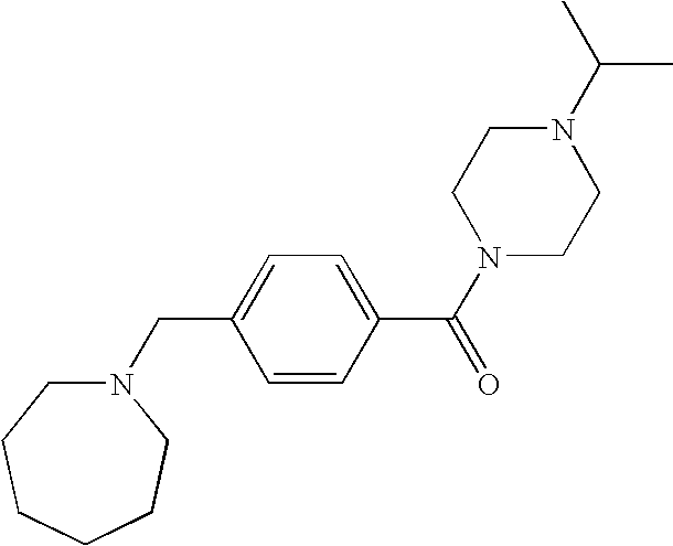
N1(C(C)C)CCN(C(C2=CC=C(CN3CCCCCC3)C=C2)=O)CC1
